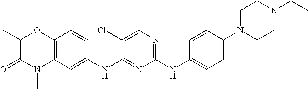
C1(NC2=CC=C(N3CCN(CC)CC3)C=C2)=NC=C(Cl)C(NC2=CC3=C(C=C2)OC(C)(C)C(=O)N3C)=N1
